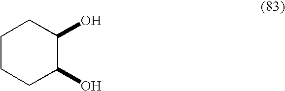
C1CCC(O)C(O)C1
